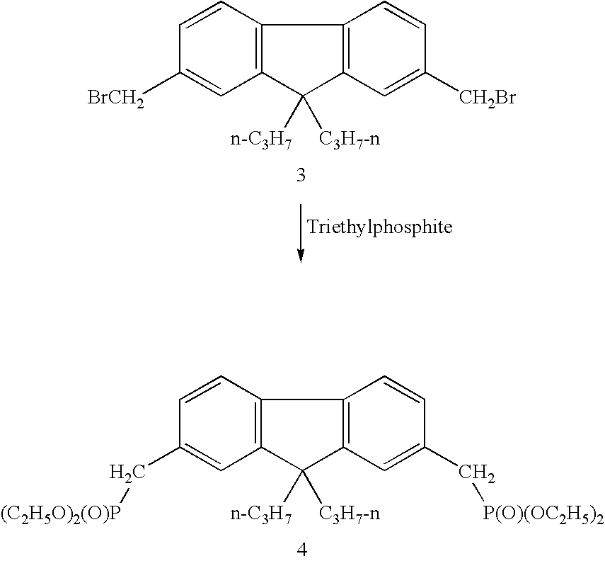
C1=CC2=C(C=C1[BrCH2])C([n-C3H7])([C3H7-n])C1=C2C=CC([CH2Br])=C1.C1=CC2=C(C=C1C[(C2H5O)2(O)P])C([n-C3H7])([C3H7-n])C1=C2C=CC(C[P(O)(OC2H5)2])=C1
